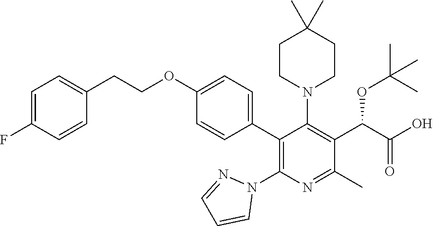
C1=C(F)C=CC(CCOC2=CC=C(C3=C(N4N=CC=C4)N=C(C)C(C(OC(C)(C)C)C(O)=O)=C3N3CCC(C)(C)CC3)C=C2)=C1
